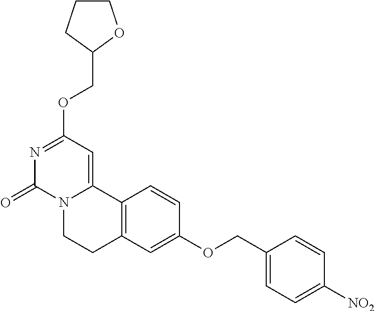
N1=C(OCC2OCCC2)C=C2N(C1=O)CCC1=C2C=CC(OCC2=CC=C([NO2])C=C2)=C1
